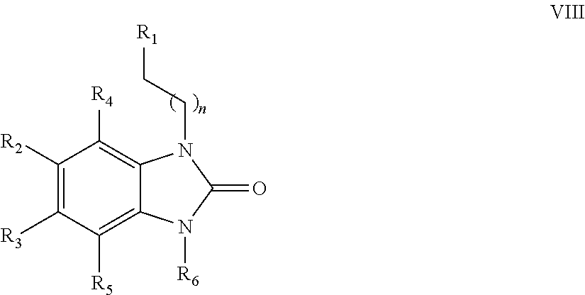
C1([R2])=C([R3])C([R5])=C2C(=C1[R4])N(CC[R1])C(=O)N2[R6]
